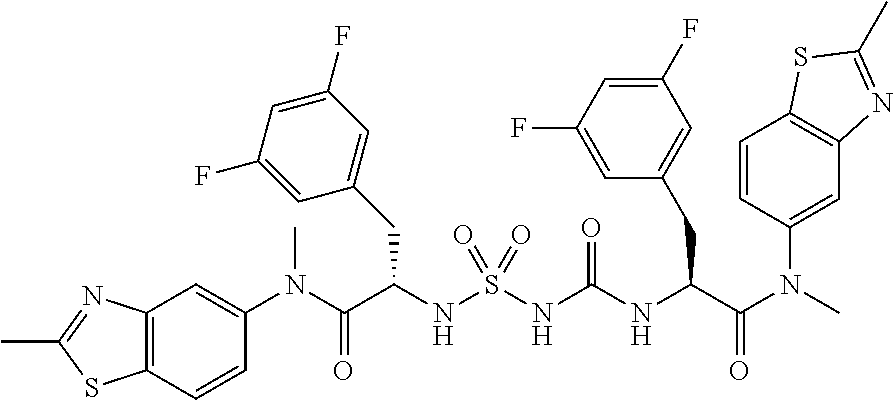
C12=C(C=CC(N(C(C(NS(NC(NC(C(N(C)C3=CC4=C(C=C3)SC(C)=N4)=O)CC3=CC(F)=CC(F)=C3)=O)(=O)=O)CC3=CC(F)=CC(F)=C3)=O)C)=C1)SC(C)=N2
